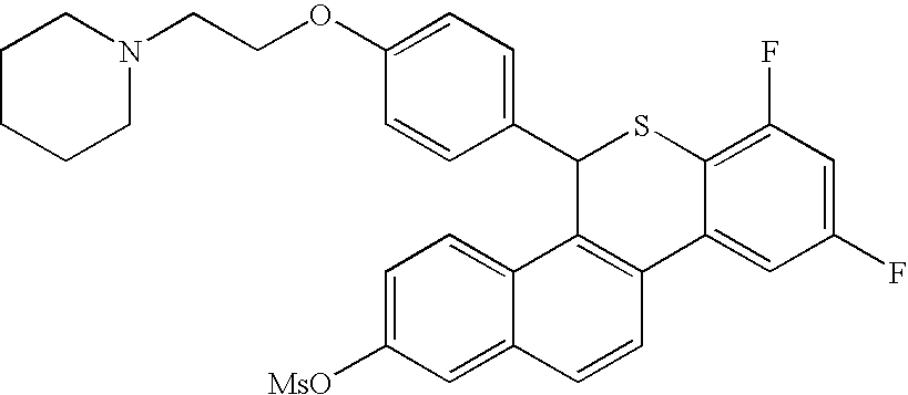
C1(C2=CC=C(OCCN3CCCCC3)C=C2)C2=C(C3=CC(F)=CC(F)=C3S1)C=CC1=CC([MsO])=CC=C21
